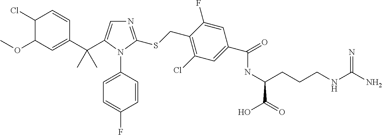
C1(C(C2=CN=C(SCC3=C(Cl)C=C(C(NC(CCCNC(N)=N)C(=O)O)=O)C=C3F)N2C2=CC=C(F)C=C2)(C)C)=CC(OC)C(Cl)C=C1
